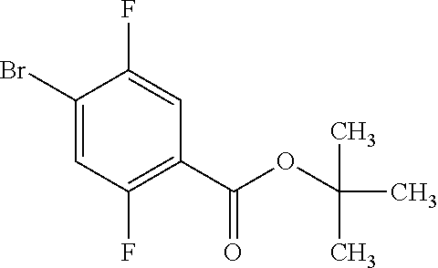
C1(Br)=CC(F)=C(C(=O)OC(C)(C)C)C=C1F
